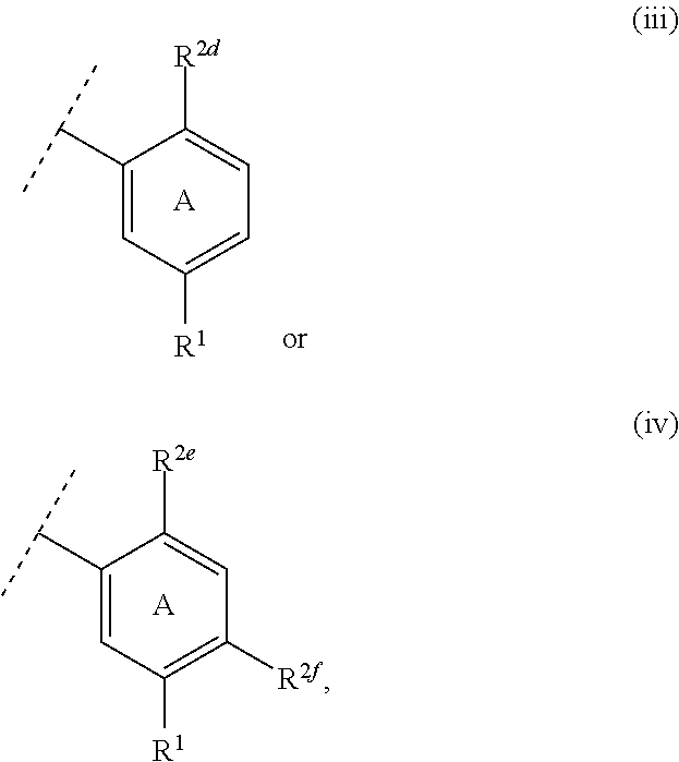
C1(C(C)C)=CC([R1])=C([R2f])C=C1[R2e].[A].C1(C(C)C)=CC([R1])=CC=C1[R2d].[A]
